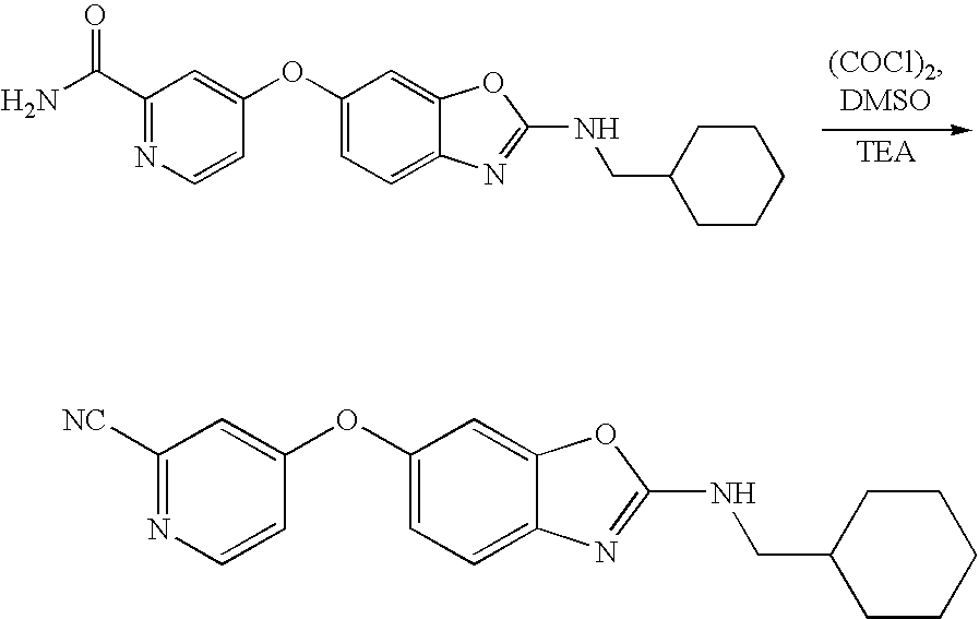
C1(C(N)=O)=NC=CC(OC2=CC=C3C(=C2)OC(NCC2CCCCC2)=N3)=C1.C1([NC])=NC=CC(OC2=CC=C3C(=C2)OC(NCC2CCCCC2)=N3)=C1
